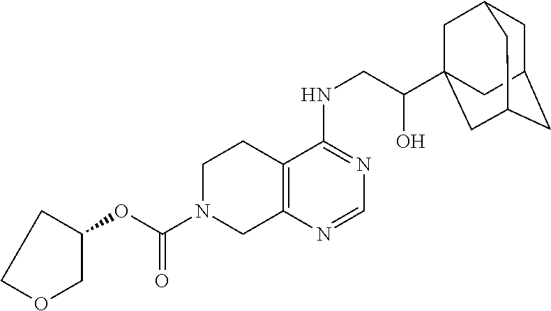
O(C(N1CC2=C(CC1)C(NCC(O)C13CC4CC(CC(C1)C4)C3)=NC=N2)=O)C1COCC1
